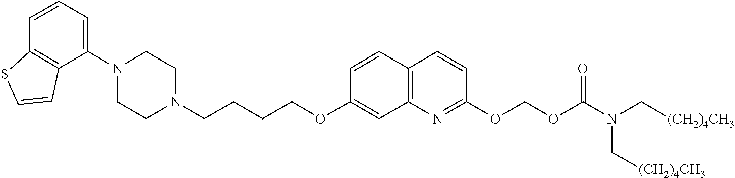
C1=CC2=C(C(N3CCN(CCCCOC4=CC5=C(C=C4)C=CC(OCOC(N(C[(CH2)4CH3])C[(CH2)4CH3])=O)=N5)CC3)=C1)C=CS2
